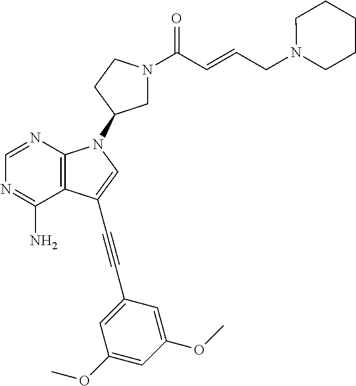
C1=NC2=C(C(N)=N1)C(C#CC1=CC(OC)=CC(OC)=C1)=CN2C1CN(C(C=CCN2CCCCC2)=O)CC1
